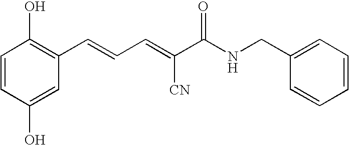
C1=CC(O)=CC(C=CC=C(C(NCC2=CC=CC=C2)=O)[CN])=C1O
